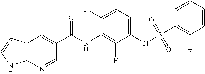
C12=C(N=CC(C(NC3=C(F)C(NS(=O)(=O)C4=C(F)C=CC=C4)=CC=C3F)=O)=C1)NC=C2
